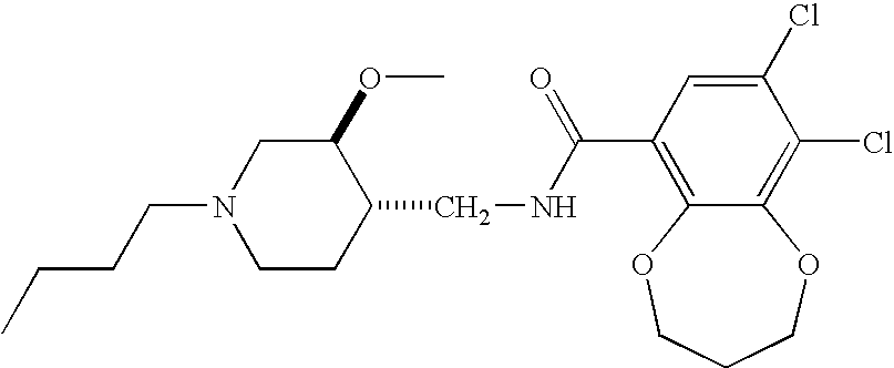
CCCCN1CCC(CNC(=O)C2=C3C(=C(Cl)C(Cl)=C2)OCCCO3)C(OC)C1
